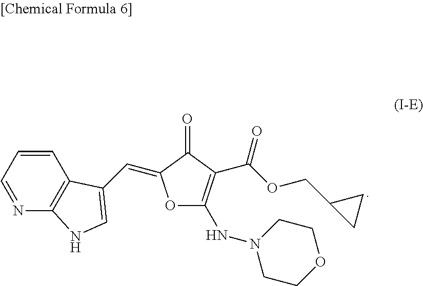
C1=CC=NC2=C1C(C=C1OC(NN3CCOCC3)=C(C(OCC3CC3)=O)C1=O)=CN2
